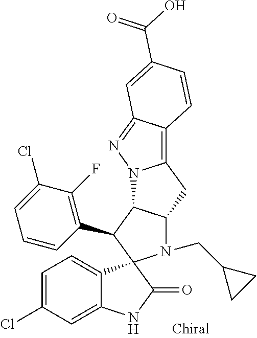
C1=C(Cl)C=C2C(=C1)C1(C(=O)N2)N(CC2CC2)C2C(C1C1=C(F)C(Cl)=CC=C1)N1C(=C3C(=N1)C=C(C(=O)O)C=C3)C2
